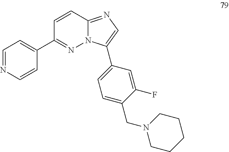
C1(C2=NN3C(=NC=C3C3=CC=C(CN4CCCCC4)C(F)=C3)C=C2)=CC=NC=C1
